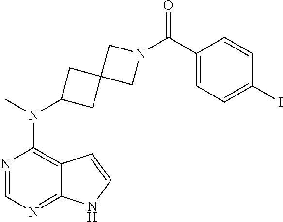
N1=CN=C2C(=C1N(C)C1CC3(C1)CN(C(C1=CC=C(I)C=C1)=O)C3)C=CN2
